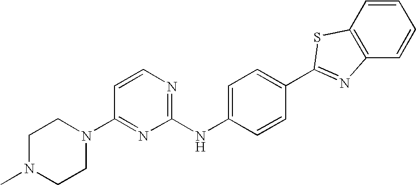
C1(NC2=NC=CC(N3CCN(C)CC3)=N2)=CC=C(C2=NC3=C(S2)C=CC=C3)C=C1
